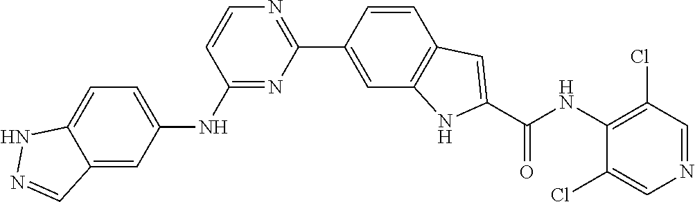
C12=CC=C(NC3=NC(C4=CC5=C(C=C4)C=C(C(NC4=C(Cl)C=NC=C4Cl)=O)N5)=NC=C3)C=C1C=NN2
